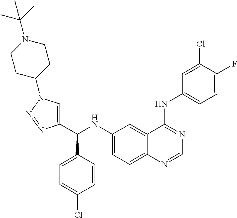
C1(NC(C2=CN(C3CCN(C(C)(C)C)CC3)N=N2)C2=CC=C(Cl)C=C2)=CC=C2C(=C1)C(NC1=CC=C(F)C(Cl)=C1)=NC=N2
